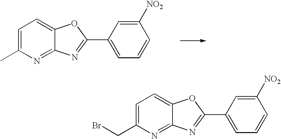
C1=C(CBr)N=C2C(=C1)OC(C1=CC=CC([NO2])=C1)=N2.C1=C(C)N=C2C(=C1)OC(C1=CC=CC([NO2])=C1)=N2
